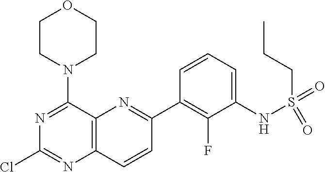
C12=C(C(N3CCOCC3)=NC(Cl)=N1)N=C(C1=C(F)C(NS(=O)(CCC)=O)=CC=C1)C=C2
